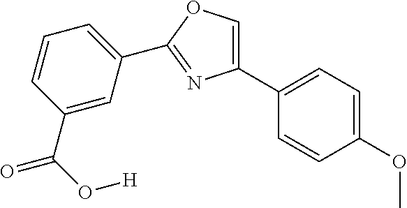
C1(C2=CC=C(OC)C=C2)=COC(C2=CC=CC(C(O[H])=O)=C2)=N1
